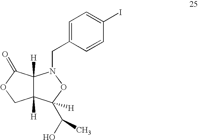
C1=C(CN2C3([H])C([H])(COC3=O)C(C(O)C)([H])O2)C=CC(I)=C1
